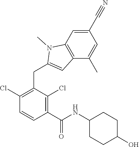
C1(Cl)=C(CC2=CC3=C(N2C)C=C(C#N)C=C3C)C(Cl)=C(C(=O)NC2CCC(O)CC2)C=C1
